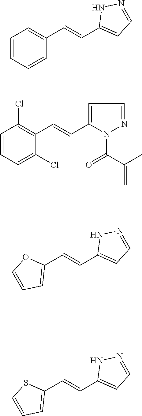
C1=CC=CC(C=CC2=CC=NN2)=C1.C1=CC=C(Cl)C(C=CC2=CC=NN2C(=O)C(=C)C)=C1Cl.C1(C=CC2=CC=NN2)=CC=CO1.C1(C=CC2=CC=NN2)=CC=CS1
